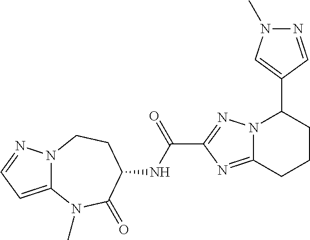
N12C(=CC=N1)N(C)C(=O)C(NC(C1=NN3C(=N1)CCCC3C1=CN(C)N=C1)=O)CC2
